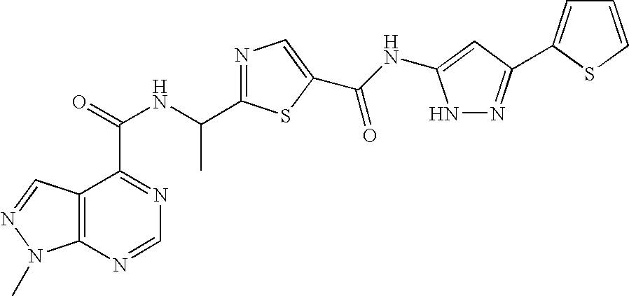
C12=C(N=CN=C1C(=O)NC(C1=NC=C(C(NC3=CC(C4=CC=CS4)=NN3)=O)S1)C)N(C)N=C2
